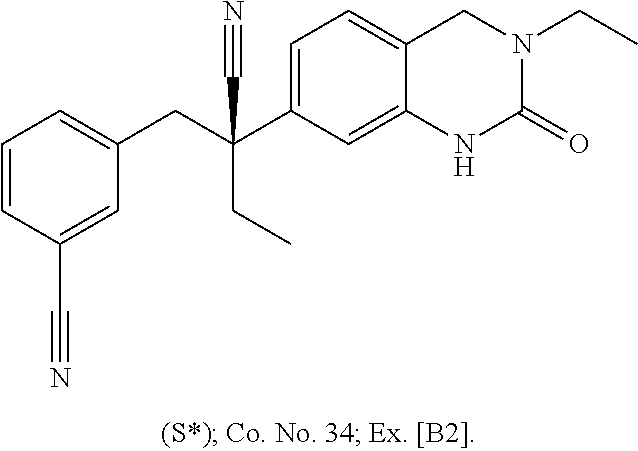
C(C1=CC=C2C(=C1)NC(=O)N(CC)C2)(CC1=CC=CC(C#N)=C1)(C#N)CC
